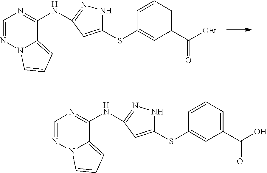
C1=NN2C(=CC=C2)C(NC2=NNC(SC3=CC(C([OEt])=O)=CC=C3)=C2)=N1.C1=NN2C(=CC=C2)C(NC2=NNC(SC3=CC(C(O)=O)=CC=C3)=C2)=N1
